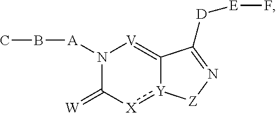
N1([A]BC)C(=[W])[X]:[Y]2C(=[V]1)C([D][E]F)=N[Z]2
